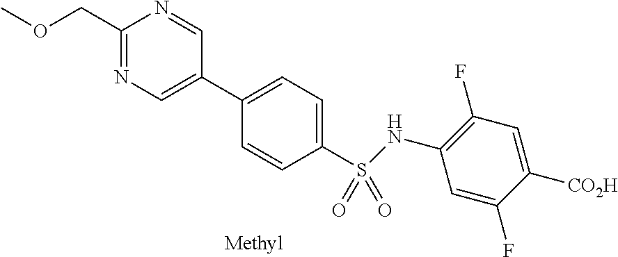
C1(COC)=NC=C(C2=CC=C(S(=O)(=O)NC3=C(F)C=C([CO2H])C(F)=C3)C=C2)C=N1
